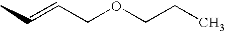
CC=CCOCCC
